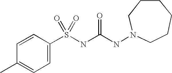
C1=CC(S(NC(NN2CCCCCC2)=O)(=O)=O)=CC=C1C
